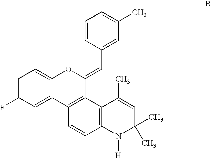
C1=C(F)C=C2C(=C1)OC(=CC1=CC(C)=CC=C1)C1=C2C=CC2=C1C(C)=CC(C)(C)N2[H]
